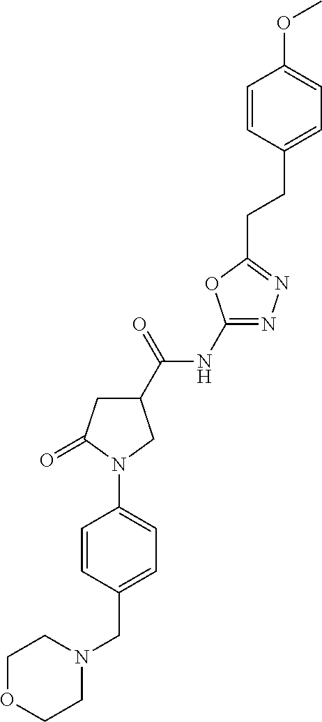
C1OCCN(CC2=CC=C(N3C(=O)CC(C(NC4=NN=C(CCC5=CC=C(OC)C=C5)O4)=O)C3)C=C2)C1
